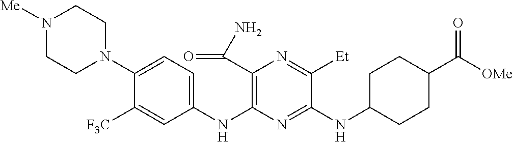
C1(NC2=C(C(N)=O)N=C([Et])C(NC3CCC(C([OMe])=O)CC3)=N2)=CC=C(N2CCN([Me])CC2)C([F3C])=C1
